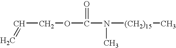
C(=C)COC(=O)N(C)[(CH2)15]C
